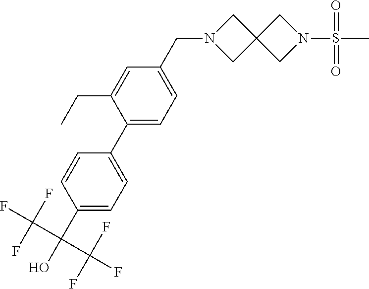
C1(C(O)(C(F)(F)F)C(F)(F)F)=CC=C(C2=CC=C(CN3CC4(C3)CN(S(C)(=O)=O)C4)C=C2CC)C=C1
